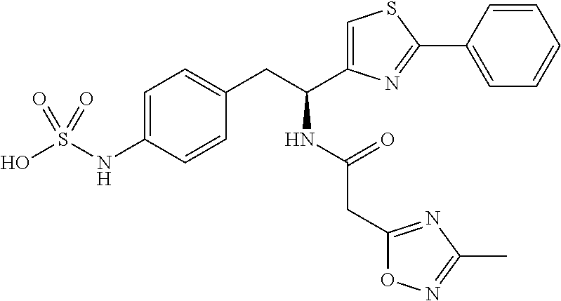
C1=C(NS(O)(=O)=O)C=CC(CC(NC(=O)CC2=NC(C)=NO2)C2=CSC(C3=CC=CC=C3)=N2)=C1
